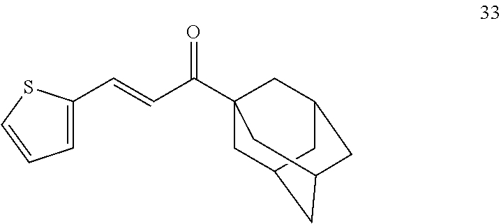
C1=C(C=CC(=O)C23CC4CC(CC(C2)C4)C3)SC=C1
